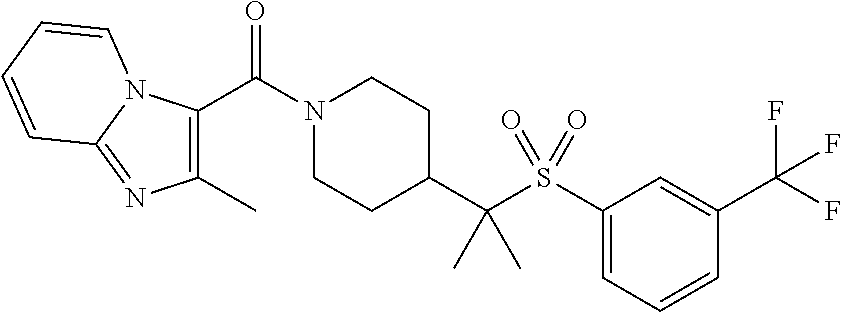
C1(C(N2CCC(C(S(C3=CC=CC(C(F)(F)F)=C3)(=O)=O)(C)C)CC2)=O)=C(C)N=C2N1C=CC=C2
